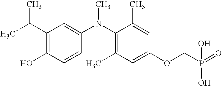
C1(C(C)C)=C(O)C=CC(N(C2=C(C)C=C(OCP(=O)(O)O)C=C2C)C)=C1
